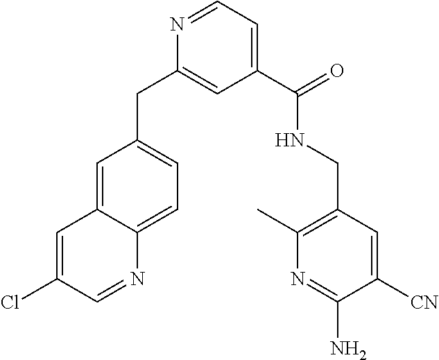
N1=CC=C(C(NCC2=C(C)N=C(N)C([CN])=C2)=O)C=C1CC1=CC=C2C(=C1)C=C(Cl)C=N2
